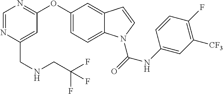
C(C1=CC(OC2=CC=C3C(=C2)C=CN3C(NC2=CC([CF3])=C(F)C=C2)=O)=NC=N1)NCC(F)(F)F
